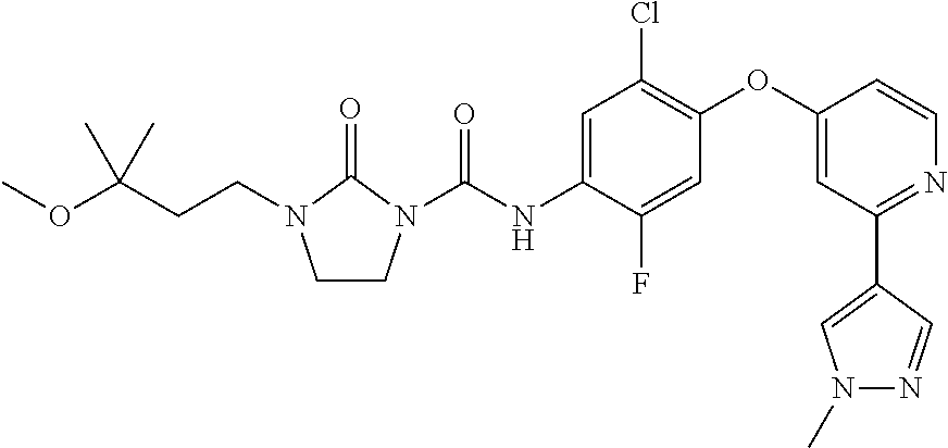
C1=C(NC(=O)N2CCN(CCC(OC)(C)C)C2=O)C(F)=CC(OC2=CC(C3=CN(C)N=C3)=NC=C2)=C1Cl
